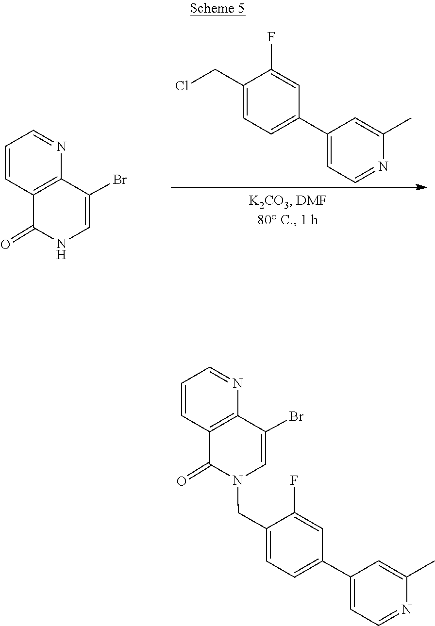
N1C=C(Br)C2=C(C=CC=N2)C1=O.C1(CCl)=CC=C(C2=CC=NC(C)=C2)C=C1F.C1=C(C2=CC=NC(C)=C2)C=C(F)C(CN2C=C(Br)C3=C(C=CC=N3)C2=O)=C1
